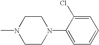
CN1CCN(C2=CC=CC=C2Cl)CC1
